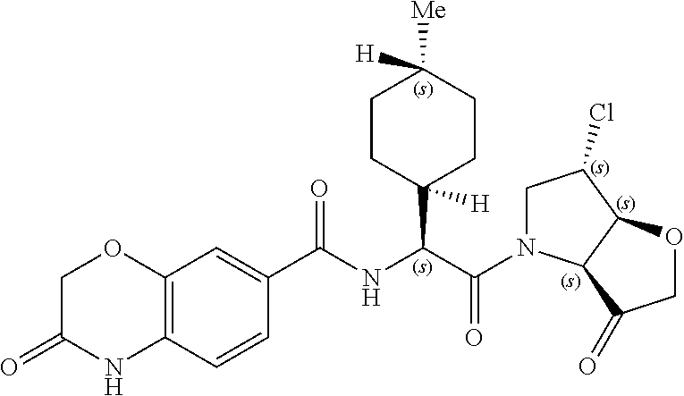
C1C(=O)NC2=C(O1)C=C(C(NC(C(=O)N1CC(Cl)C3C1C(=O)CO3)C1([H])CCC([Me])([H])CC1)=O)C=C2
